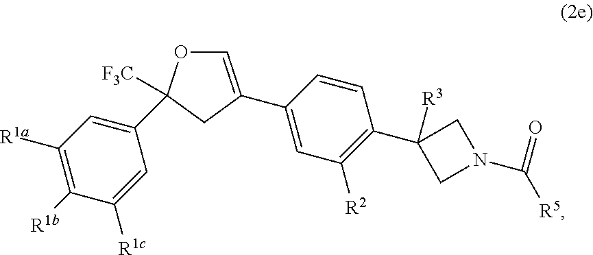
C1=C(C2=CC([R2])=C(C3([R3])CN(C(=O)[R5])C3)C=C2)CC(C2=CC([R1a])=C([R1b])C([R1c])=C2)([F3C])O1
